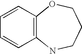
C1=CC2=C(C=C1)NCCCO2
